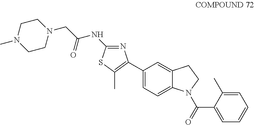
C1=C(C)C(C(=O)N2C3=CC=C(C4=C(C)SC(NC(=O)CN5CCN(C)CC5)=N4)C=C3CC2)=CC=C1
